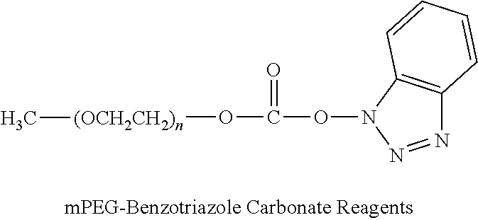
C(=O)(ON1C2=C(N=N1)C=CC=C2)O[(OCH2CH2)n]C
